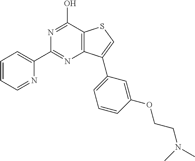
N1=C(O)C2=C(N=C1C1=CC=CC=N1)C(C1=CC=CC(OCCN(C)C)=C1)=CS2
